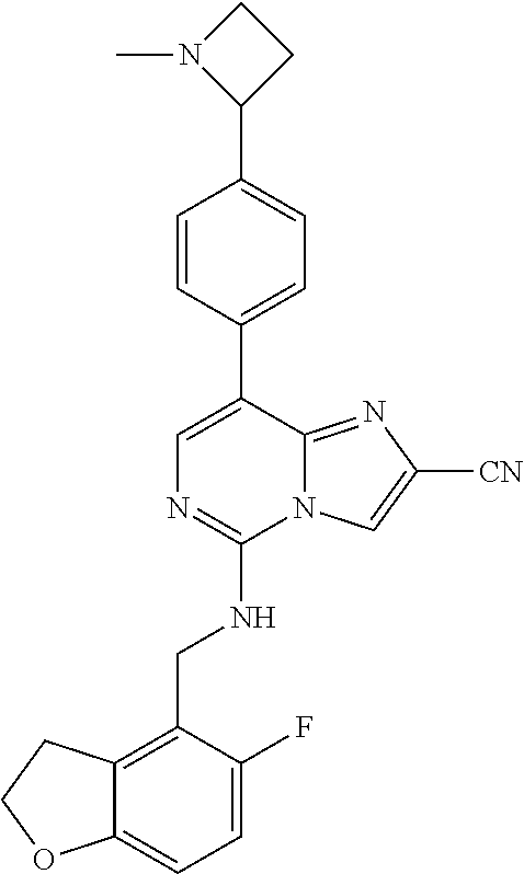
C12=CC=C(F)C(CNC3=NC=C(C4=CC=C(C5CCN5C)C=C4)C4=NC([CN])=CN34)=C1CCO2
